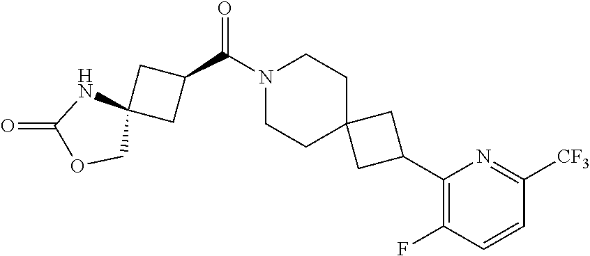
N1(C(C2CC3(C2)NC(=O)OC3)=O)CCC2(CC1)CC(C1=C(F)C=CC([CF3])=N1)C2
